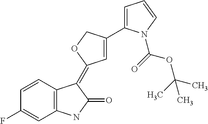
C1=CC2=C(C=C1F)NC(=O)C2=C1C=C(C2=CC=CN2C(=O)OC(C)(C)C)CO1
